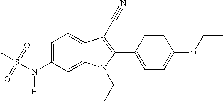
C1=C(N(S(C)(=O)=O)[H])C=C2C(=C1)C(C#N)=C(C1=CC=C(OCC)C=C1)N2CC
